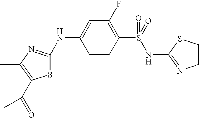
C1=CC(S(=O)(NC2=NC=CS2)=O)=C(F)C=C1NC1=NC(C)=C(C(=O)C)S1
